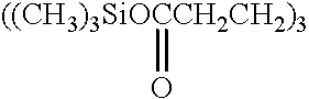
[((CH3)3SiOCCH2CH2)3]=O
